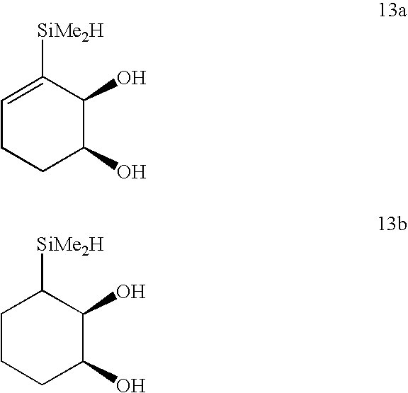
C1=C([SiMe2H])C(O)C(O)CC1.C1CCC(O)C(O)C1[SiMe2H]
